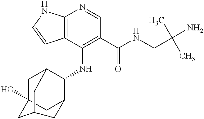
C12=C(C(NC3C4CC5(O)CC3CC(C5)C4)=C(C(NCC(C)(C)N)=O)C=N1)C=CN2
